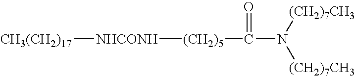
[CH3(CH2)17][NHCONH][(CH2)5]C(=O)N([(CH2)7CH3])[(CH2)7CH3]
